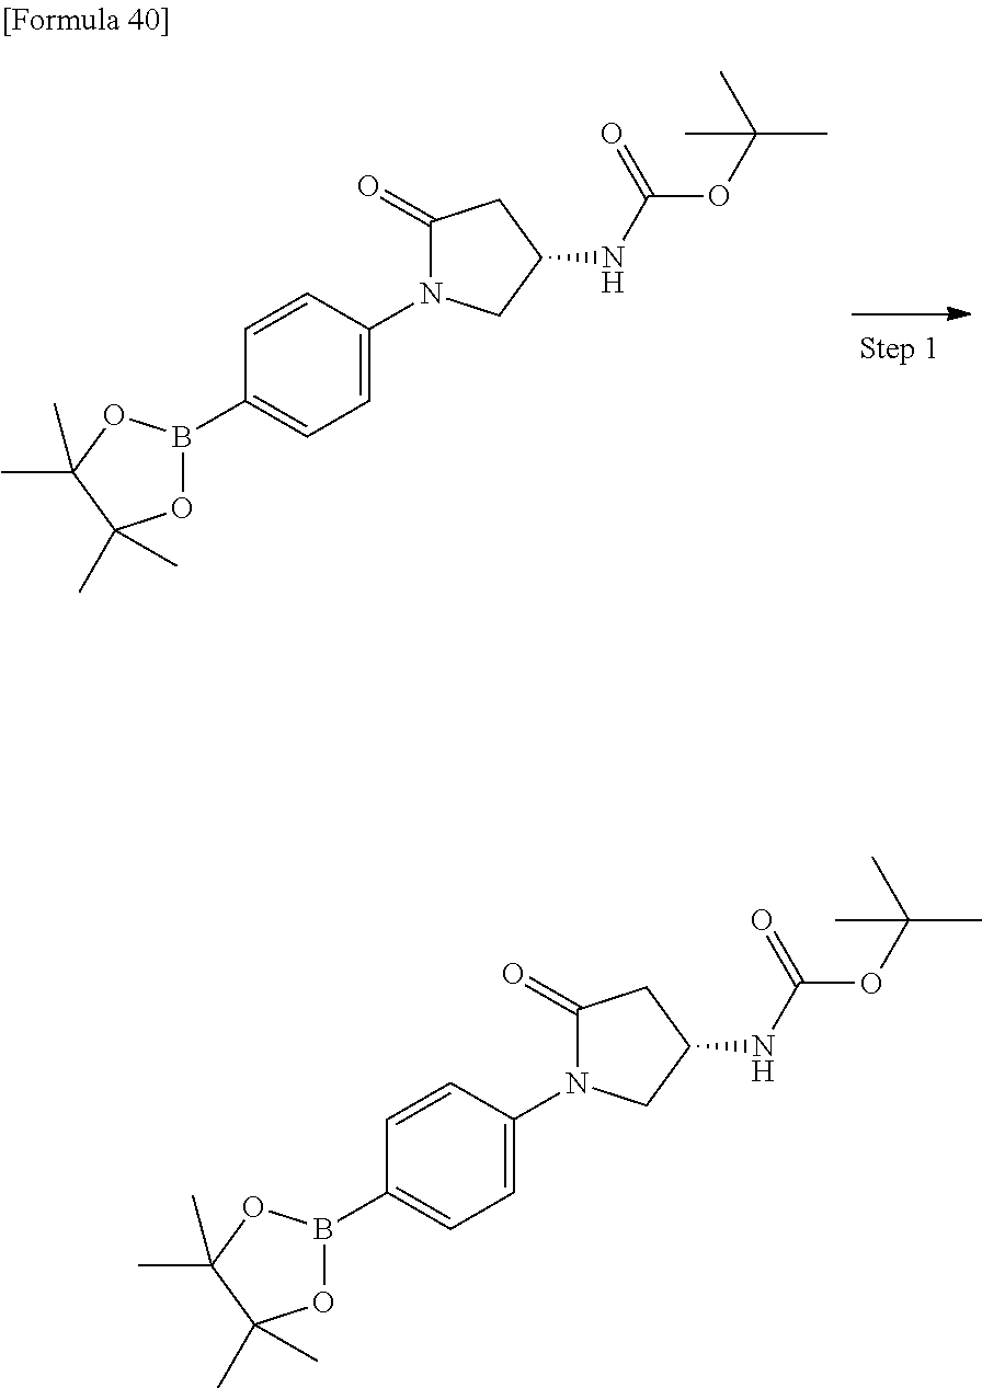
C1=CC(B2OC(C)(C)C(C)(C)O2)=CC=C1N1C(=O)CC(NC(OC(C)(C)C)=O)C1.C1=CC(B2OC(C)(C)C(C)(C)O2)=CC=C1N1C(=O)CC(NC(OC(C)(C)C)=O)C1
